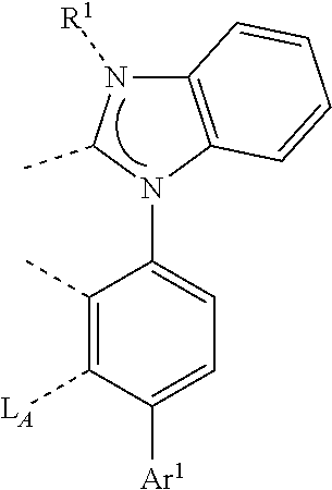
C12=C(N(C3=CC=C([Ar1])C([LA])=C3C)C(C)N1[R1])C=CC=C2
